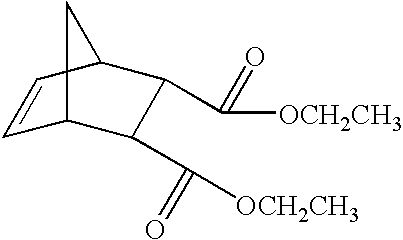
C1=CC2C(C(=O)[OCH2CH3])C(C(=O)[OCH2CH3])C1C2
